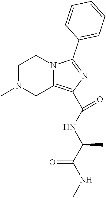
C1N(C)CC2=C(C(NC(C(NC)=O)C)=O)N=C(C3=CC=CC=C3)N2C1
